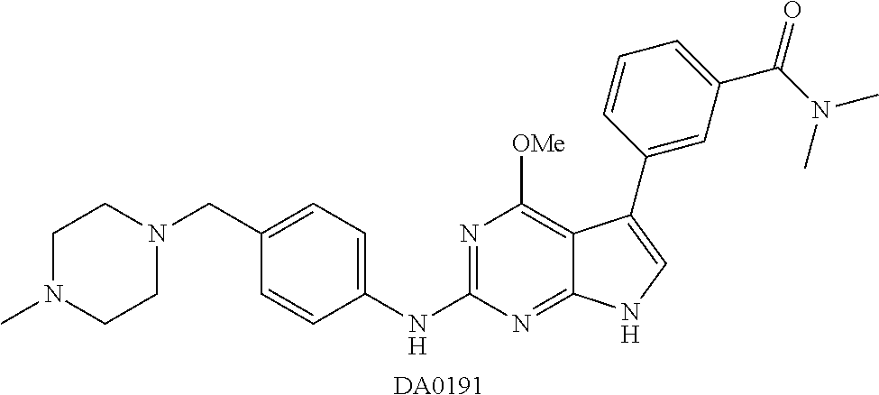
C1N(C)CCN(CC2=CC=C(NC3=NC([OMe])=C4C(=N3)NC=C4C3=CC(C(N(C)C)=O)=CC=C3)C=C2)C1.[DA0191]
